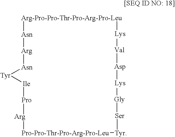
[Asn]1[Arg][Asn][Tyr][Ile][Pro][Arg][Pro-Pro-Thr-Pro-Arg-Pro-Leu][Tyr][Ser][Gly][Lys][Asp][Val][Lys][Arg-Pro-Pro-Thr-Pro-Arg-Pro-Leu]1
